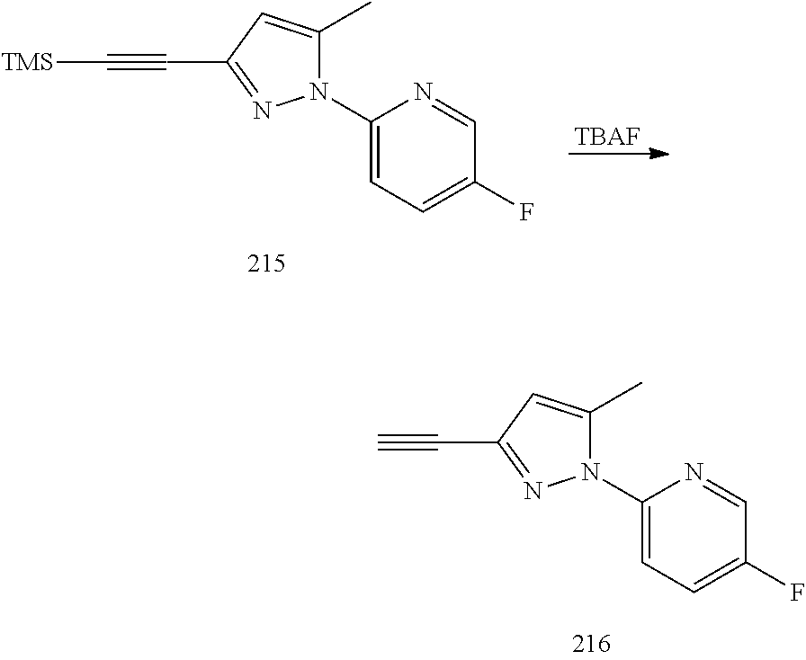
C(#CC1=NN(C2=CC=C(F)C=N2)C(C)=C1)[TMS].[TBAF].C#CC1=NN(C2=CC=C(F)C=N2)C(C)=C1
